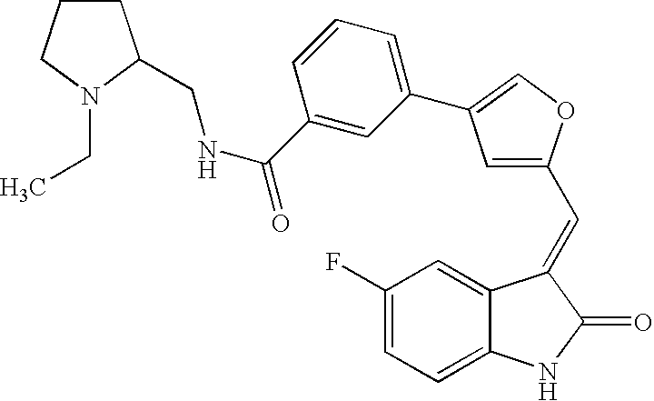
C1(F)=CC=C2C(=C1)C(=CC1=CC(C3=CC=CC(C(=O)NCC4CCCN4CC)=C3)=CO1)C(=O)N2
